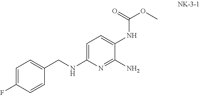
C1=C(CNC2=CC=C(NC(=O)OC)C(N)=N2)C=CC(F)=C1
